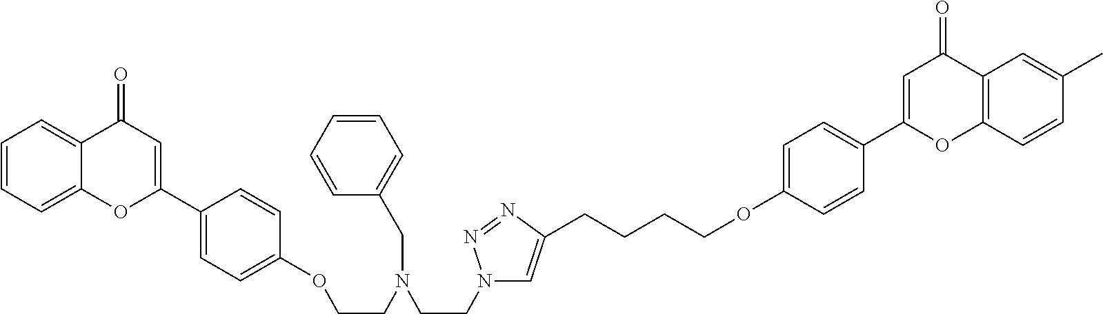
C1=CC=C2C(=C1)C(=O)C=C(C1=CC=C(OCCN(CCN3C=C(CCCCOC4=CC=C(C5=CC(=O)C6=C(O5)C=CC(C)=C6)C=C4)N=N3)CC3=CC=CC=C3)C=C1)O2
